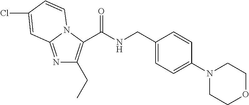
C1(CNC(=O)C2=C(CC)N=C3N2C=CC(Cl)=C3)=CC=C(N2CCOCC2)C=C1
